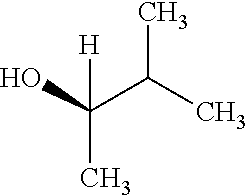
OC(C(C)C)([H])C
